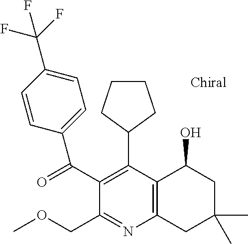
C12=C(C(C3CCCC3)=C(C(C3=CC=C(C(F)(F)F)C=C3)=O)C(COC)=N1)C(O)CC(C)(C)C2
